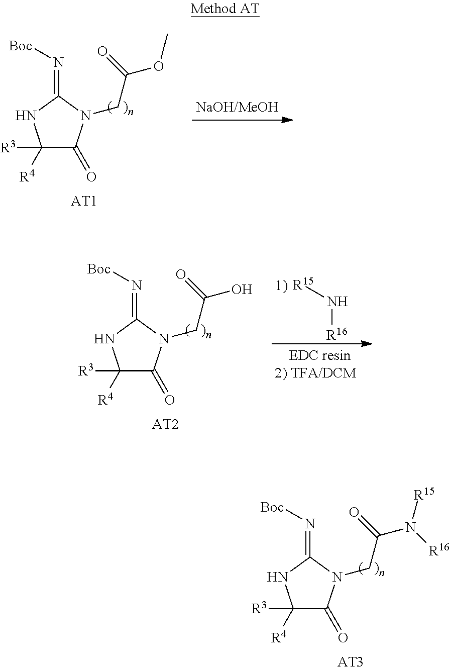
C1([R4])([R3])C(=O)N(CC(=O)OC)C(=N[Boc])N1.[AT1].[AT3].C1([R4])([R3])C(=O)N(CC(=O)N([R15])[R16])C(=N[Boc])N1.[R16]N[R15].C1([R4])([R3])C(=O)N(CC(=O)O)C(=N[Boc])N1.[AT2]
